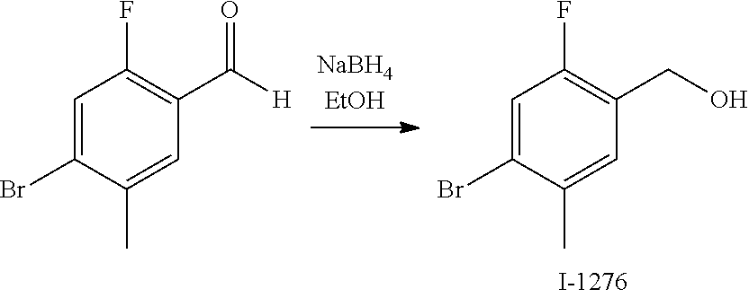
C1=C(Br)C(C)=CC(C([H])=O)=C1F.C1=C(Br)C(C)=CC(CO)=C1F
